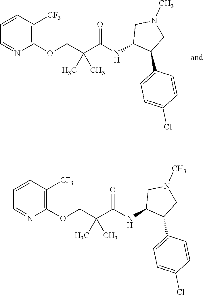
C1(OCC(C(NC2C(C3=CC=C(Cl)C=C3)CN(C)C2)=O)(C)C)=C([CF3])C=CC=N1.C1(OCC(C(NC2C(C3=CC=C(Cl)C=C3)CN(C)C2)=O)(C)C)=C([CF3])C=CC=N1
